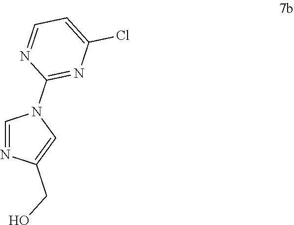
C1=NC(CO)=CN1C1=NC(Cl)=CC=N1
